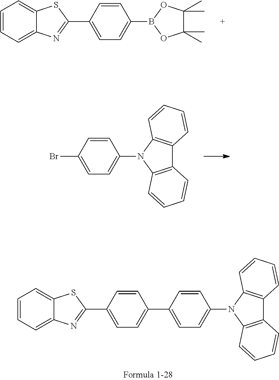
C1=CC=C2C(=C1)SC(C1=CC=C(B3OC(C)(C)C(C)(C)O3)C=C1)=N2.C1=CC(Br)=CC=C1N1C2=C(C3=C1C=CC=C3)C=CC=C2.C1=CC=C2C(=C1)SC(C1=CC=C(C3=CC=C(N4C5=C(C6=C4C=CC=C6)C=CC=C5)C=C3)C=C1)=N2
